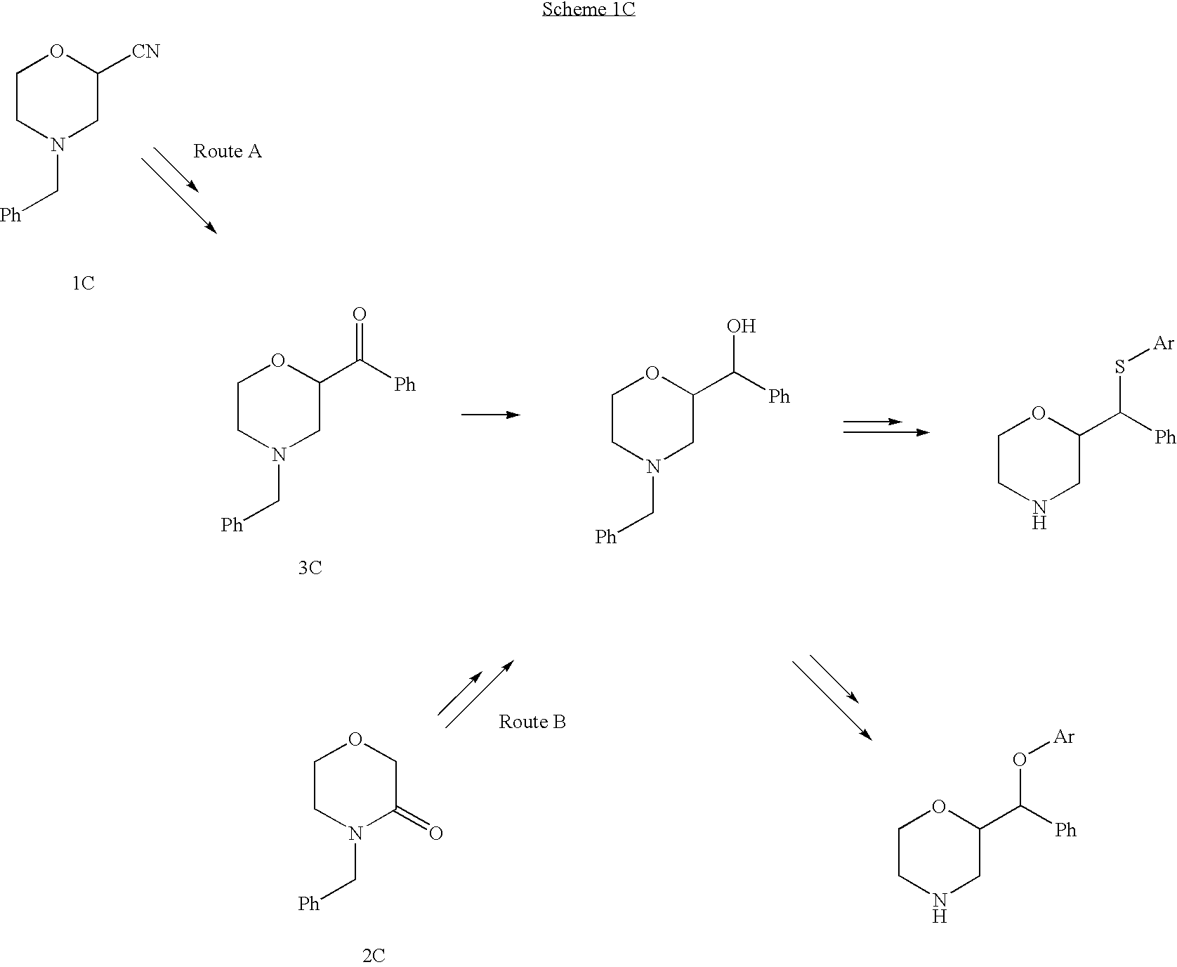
C1CN(C[Ph])CC([CN])O1.[1C].C1CN(C[Ph])CC(C([Ph])=O)O1.C1CN(C[Ph])CC(C([Ph])O)O1.C1CNCC(C([Ph])S[Ar])O1.[3C].C1CN(C[Ph])C(=O)CO1.[2C].C1CNCC(C([Ph])O[Ar])O1
